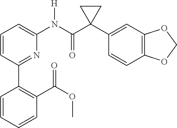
C1=CC(C2=C(C(OC)=O)C=CC=C2)=NC(N(C(C2(C3=CC4=C(C=C3)OCO4)CC2)=O)[H])=C1
